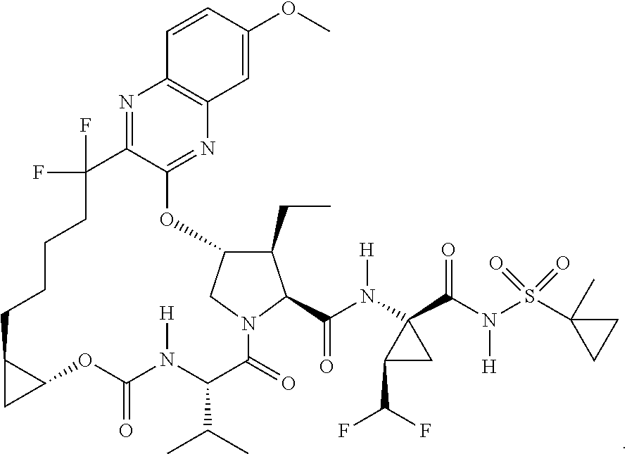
C12OC(=O)N([H])C(C(C)C)C(=O)N3C(C(N(C4(C(N(S(C5(C)CC5)(=O)=O)[H])=O)C(C(F)F)C4)[H])=O)C(CC)C(C3)OC3=NC4=C(N=C3C(F)(F)CCCCC1C2)C=CC(OC)=C4
